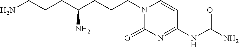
NCCCC(CCCN1C(=O)N=C(NC(N)=O)C=C1)N
